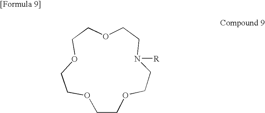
O1CCOCCOCCN([R])CCOCC1
